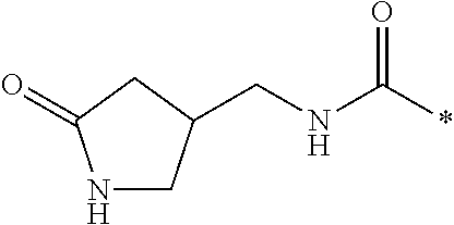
N1CC(CNC(*)=O)CC1=O
